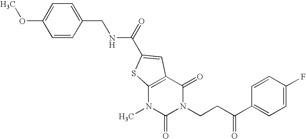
COC1=CC=C(CNC(=O)C2=CC3=C(N(C)C(=O)N(CCC(C4=CC=C(F)C=C4)=O)C3=O)S2)C=C1
